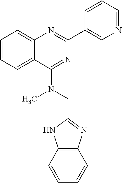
C1=CC=C2C(=C1)N=C(C1=CN=CC=C1)N=C2N(C)CC1=NC2=C(N1)C=CC=C2
